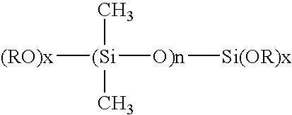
[(Si]([O)n][Si(OR)x])([(RO)x])(C)C
